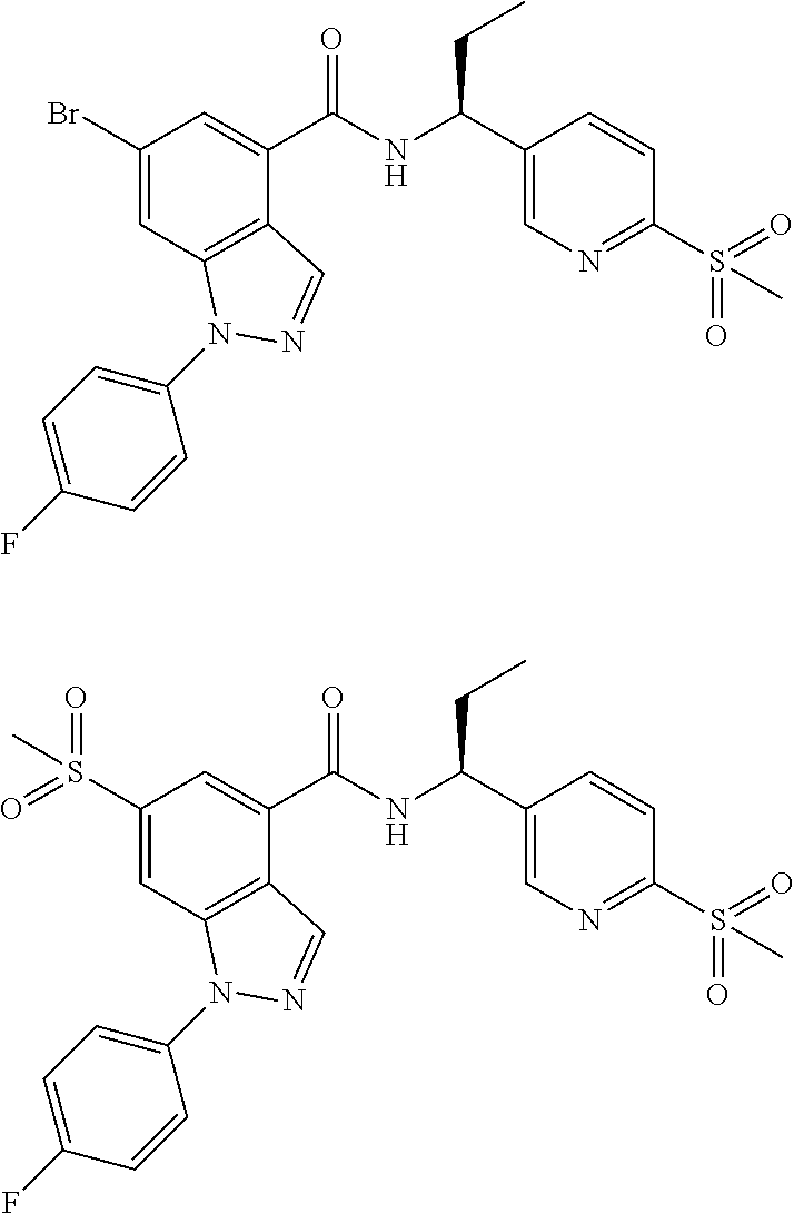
C1(Br)=CC2=C(C(C(NC(C3=CN=C(S(=O)(=O)C)C=C3)CC)=O)=C1)C=NN2C1=CC=C(F)C=C1.C1(S(=O)(=O)C)=CC2=C(C(C(NC(C3=CN=C(S(=O)(=O)C)C=C3)CC)=O)=C1)C=NN2C1=CC=C(F)C=C1
